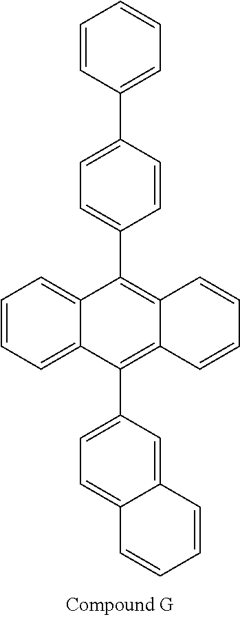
C1=C(C2=CC=CC=C2)C=CC(C2=C3C(=C(C4=CC=C5C(=C4)C=CC=C5)C4=CC=CC=C24)C=CC=C3)=C1
